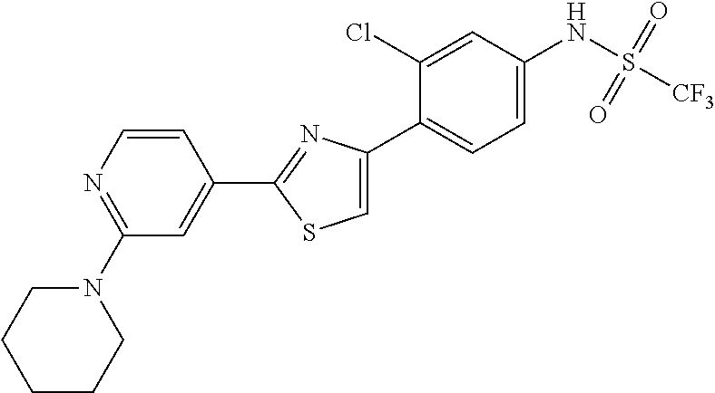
C1(C2=NC(C3=CC=C(NS([CF3])(=O)=O)C=C3Cl)=CS2)=CC(N2CCCCC2)=NC=C1
